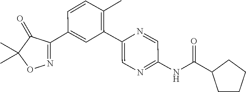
C1(C2=CC(C3=CN=C(NC(=O)C4CCCC4)C=N3)=C(C)C=C2)=NOC(C)(C)C1=O
